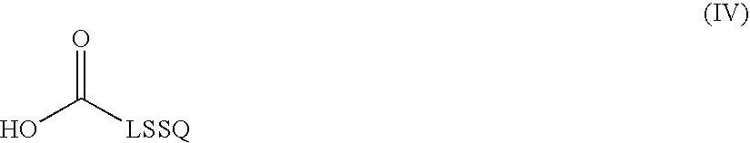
OC([LSSQ])=O
